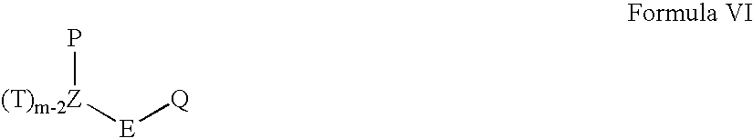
P[(T)m-2Z][E][Q]
